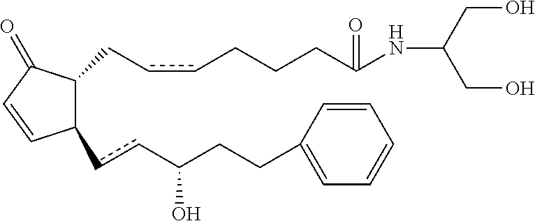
C1(ccC(CCC2=CC=CC=C2)O)C=CC(=O)C1CccCCCC(NC(CO)CO)=O
